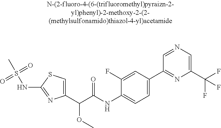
C1(C(C(NC2=CC=C(C3=NC(C(F)(F)F)=CN=C3)C=C2F)=O)OC)=CSC(NS(C)(=O)=O)=N1
